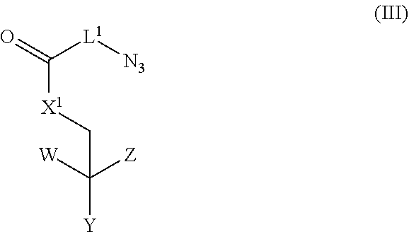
O=C([L1][N3])[X1]CC([Z])([W])[Y]
